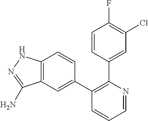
C1=CC(C2=C(C3=CC4=C(C=C3)NN=C4N)C=CC=N2)=CC(Cl)=C1F
